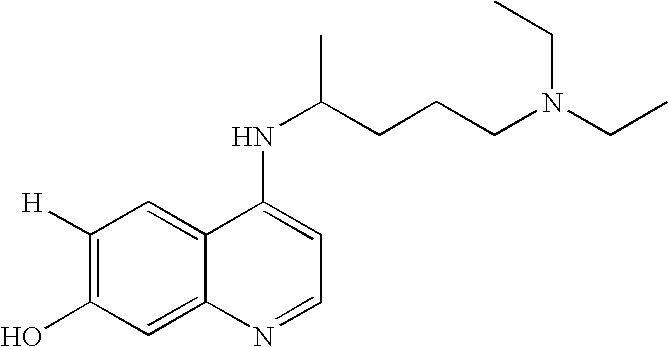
C1([H])=C(O)C=C2C(=C1)C(NC(CCCN(CC)CC)C)=CC=N2
